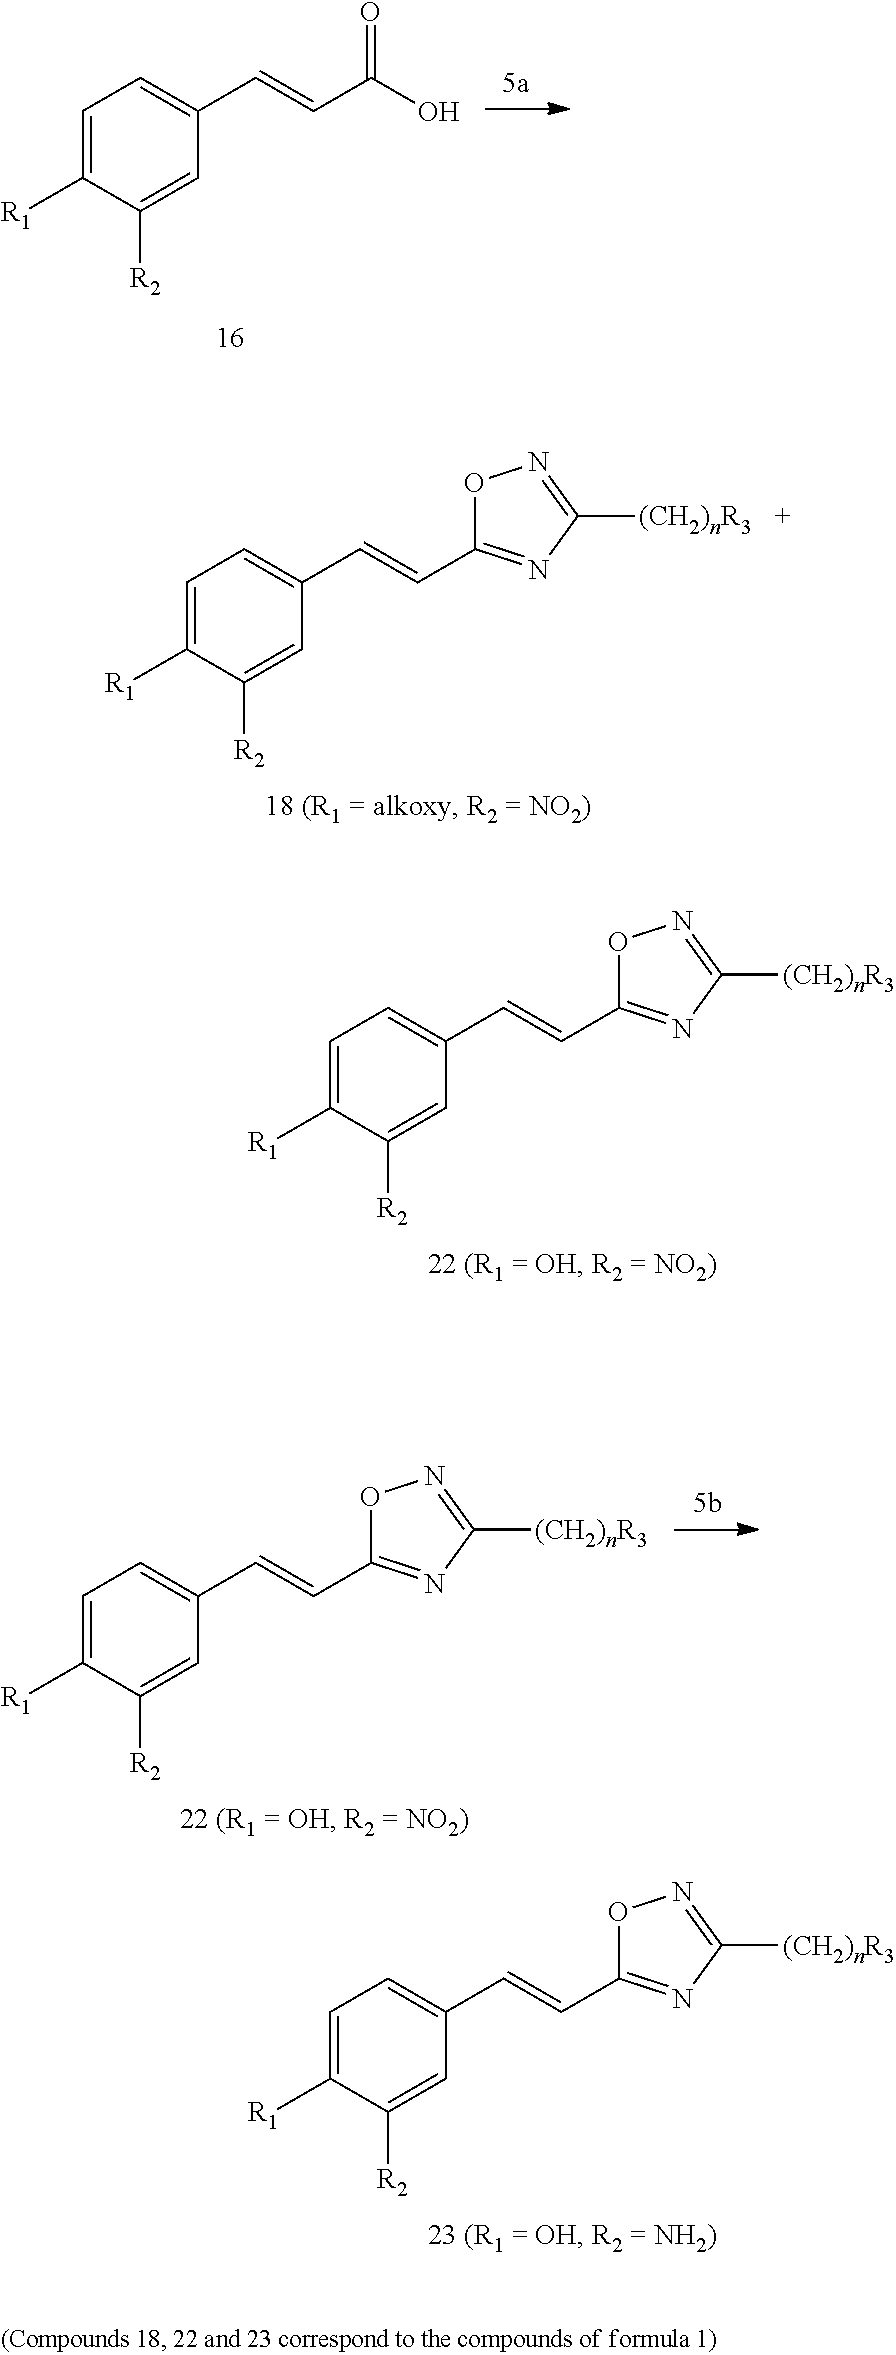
C1=C([R1])C([R2])=CC(C=CC(=O)O)=C1.C1=C([R1])C([R2])=CC(C=CC2=NC([(CH2)nR3])=NO2)=C1.C1=C([R1])C([R2])=CC(C=CC2=NC([(CH2)nR3])=NO2)=C1.C1=C([R1])C([R2])=CC(C=CC2=NC([(CH2)nR3])=NO2)=C1.C1=C([R1])C([R2])=CC(C=CC2=NC([(CH2)nR3])=NO2)=C1
